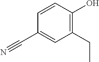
C1(O)=C(CC)C=C(C#N)C=C1
